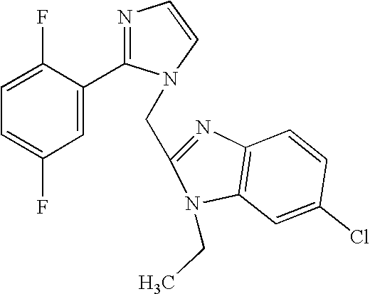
C1(F)=CC=C(F)C=C1C1=NC=CN1CC1=NC2=C(N1CC)C=C(Cl)C=C2
